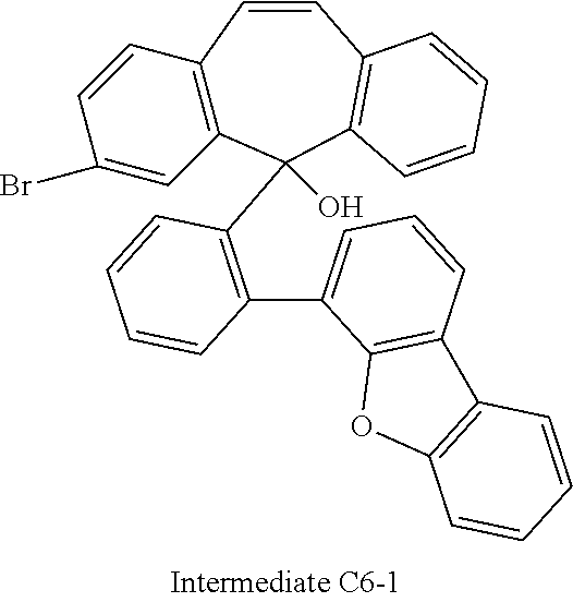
C1=CC2=C(C=C1Br)C(C1=C(C3=CC=CC4=C3OC3=C4C=CC=C3)C=CC=C1)(O)C1=C(C=C2)C=CC=C1
